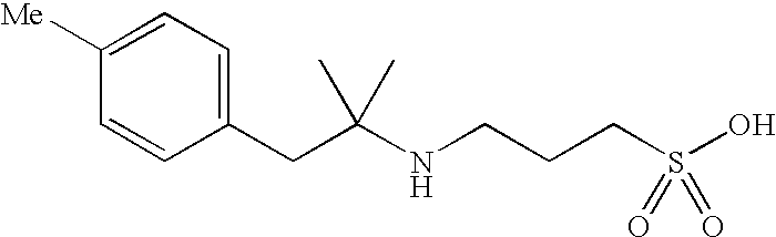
N(C(CC1=CC=C([Me])C=C1)(C)C)CCCS(O)(=O)=O
